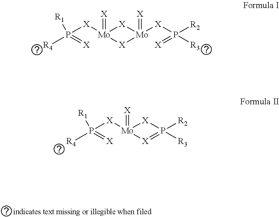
P([X][Mo]1(=[X])[X][Mo]([X]P(=[X])([R2])[R3])(=[X])[X]1)([R4])(=[X])[R1].P([X][Mo]1(=[X])[X]P([R2])([R3])=[X]1)([R4])(=[X])[R1]
